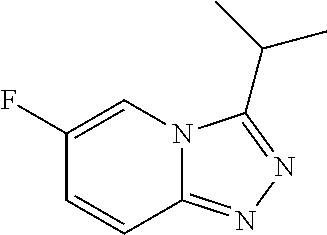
C1(F)=CN2C(=NN=C2C(C)C)C=C1
